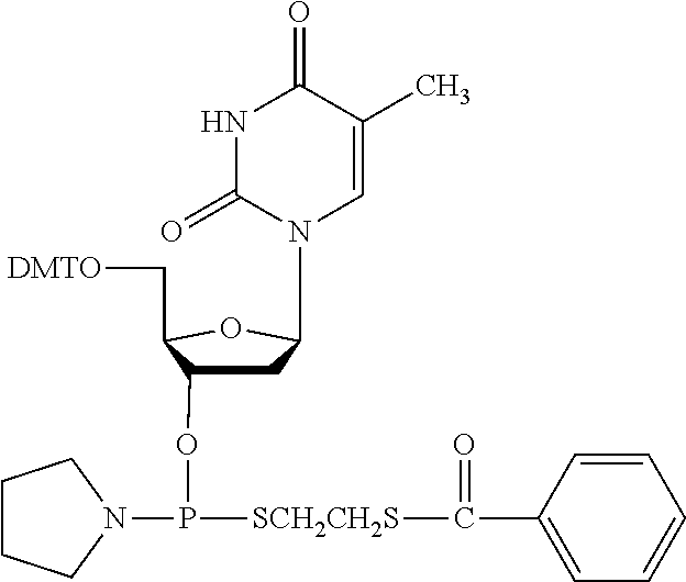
O(C1CC(N2C=C(C)C(=O)NC2=O)OC1C[DMTO])P(N1CCCC1)[SCH2CH2S]C(=O)C1=CC=CC=C1
